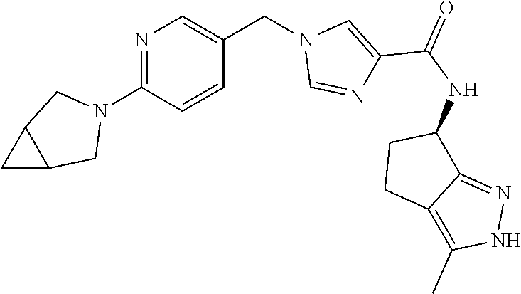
N1=C(N2CC3C(C2)C3)C=CC(CN2C=NC(C(NC3CCC4=C(C)NN=C34)=O)=C2)=C1
